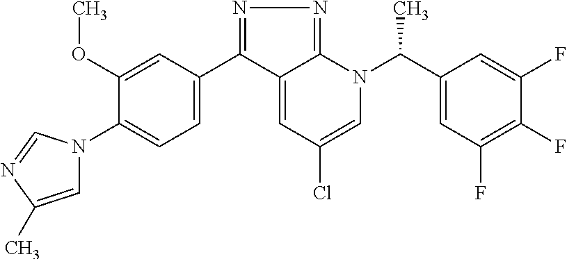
N1=C(C2=CC=C(N3C=C(C)N=C3)C(OC)=C2)C2=CC(Cl)=CN(C(C3=CC(F)=C(F)C(F)=C3)C)C2=N1
